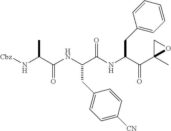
[Cbz]NC(C(NC(C(NC(C(C1(C)OC1)=O)CC1=CC=CC=C1)=O)CC1=CC=C([CN])C=C1)=O)C
